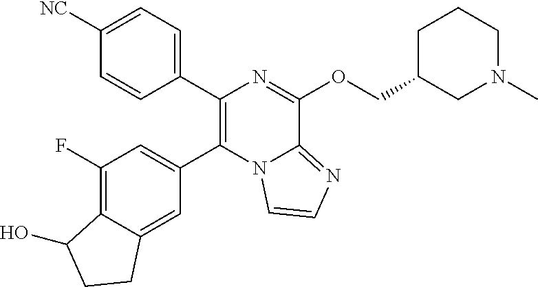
C1(C2=C(C3=CC(F)=C4C(=C3)CCC4O)N3C(=NC=C3)C(OCC3CN(C)CCC3)=N2)=CC=C([NC])C=C1
